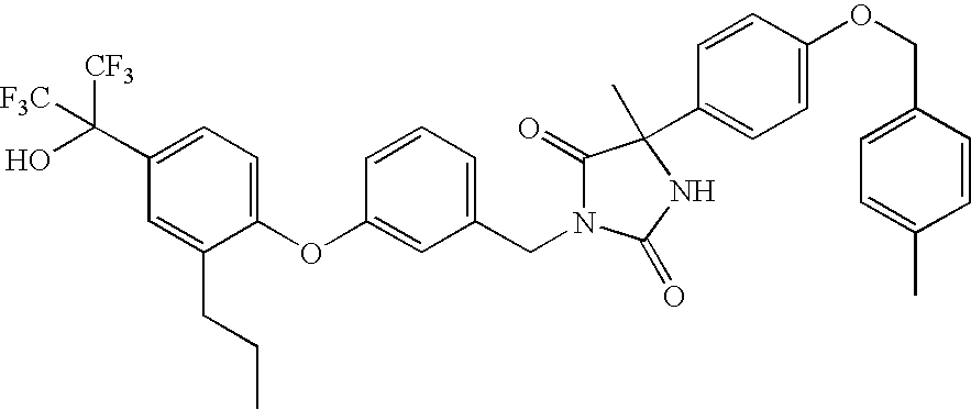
C1(OC2=CC(CN3C(=O)C(C)(C4=CC=C(OCC5=CC=C(C)C=C5)C=C4)NC3=O)=CC=C2)=CC=C(C(O)([CF3])[F3C])C=C1CCC
